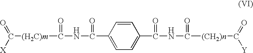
[(H2C)m](C(=O)[X])C(NC(=O)C1=CC=C(C(=O)NC(=O)[(CH2)n]C(=O)[Y])C=C1)=O
